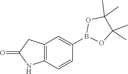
C12=C(C=CC(B3OC(C)(C)C(C)(C)O3)=C1)NC(=O)C2
